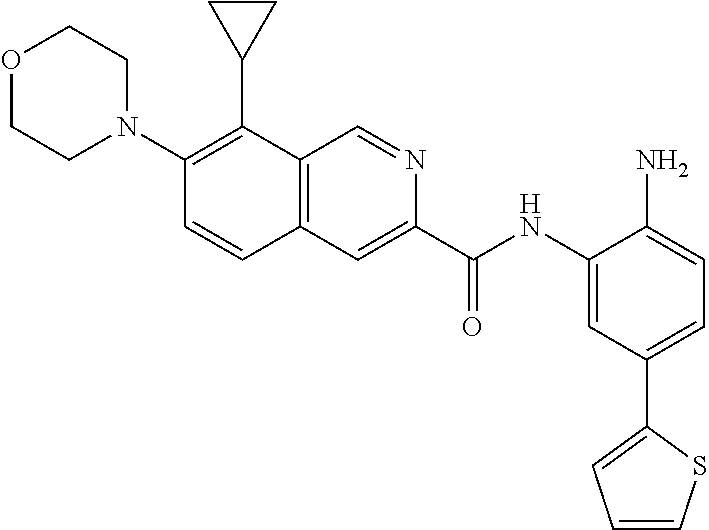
C12=C(C=C(C(NC3=CC(C4=CC=CS4)=CC=C3N)=O)N=C1)C=CC(N1CCOCC1)=C2C1CC1
